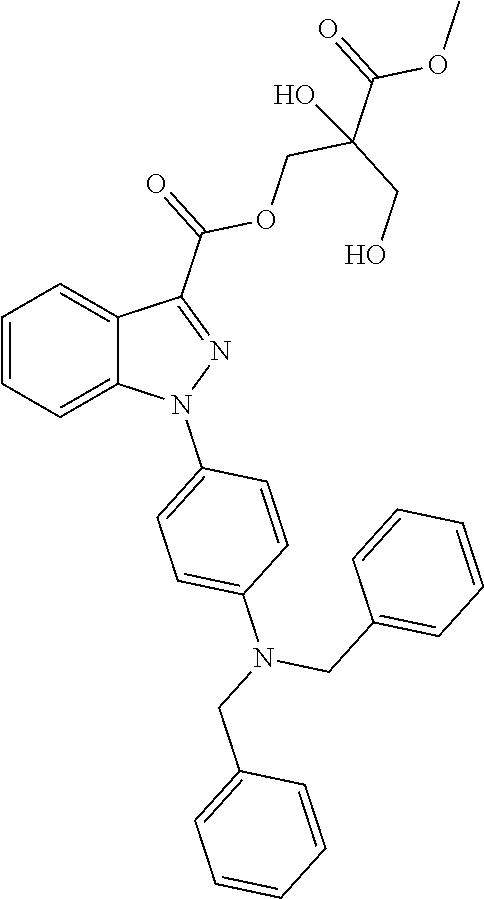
C1=CC=C2C(=C1)C(C(=O)OCC(C(=O)OC)(CO)O)=NN2C1=CC=C(N(CC2=CC=CC=C2)CC2=CC=CC=C2)C=C1
